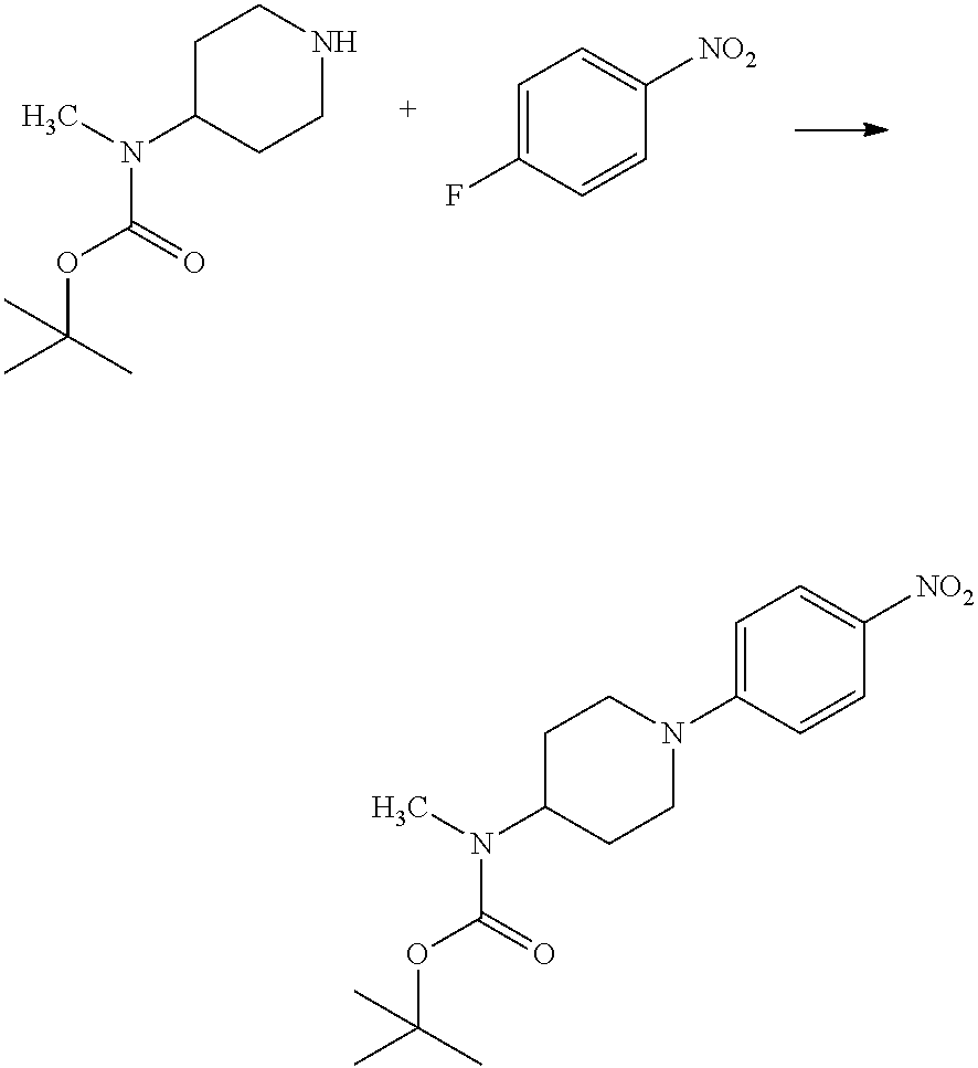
C1C(N(C(OC(C)(C)C)=O)C)CCNC1.C1=C(F)C=CC([NO2])=C1.C1C(N(C(OC(C)(C)C)=O)C)CCN(C2=CC=C([NO2])C=C2)C1
